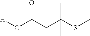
[H]OC(CC(SC)(C)C)=O
